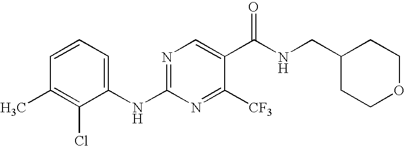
C1(NC2=NC=C(C(NCC3CCOCC3)=O)C([CF3])=N2)=CC=CC(C)=C1Cl
